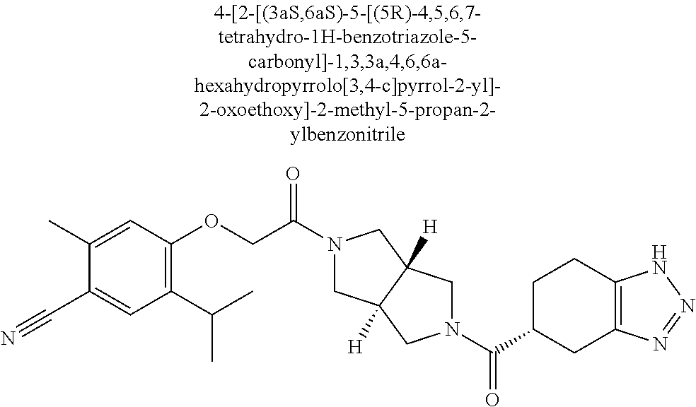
C(C1CC2=C(CC1)NN=N2)(=O)N1CC2([H])CN(C(=O)COC3=C(C(C)C)C=C(C#N)C(C)=C3)CC2([H])C1
